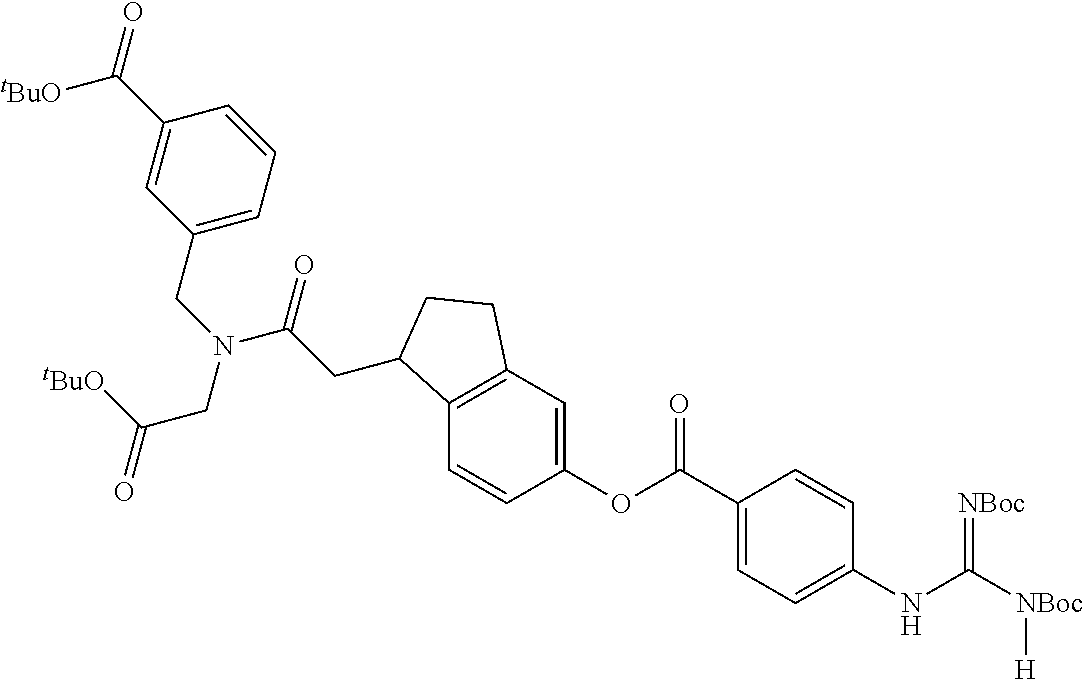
C([tBuO])(=O)CN(C(=O)CC1C2=C(C=C(OC(C3=CC=C(NC([NBoc][H])=[NBoc])C=C3)=O)C=C2)CC1)CC1=CC=CC(C([tBuO])=O)=C1
